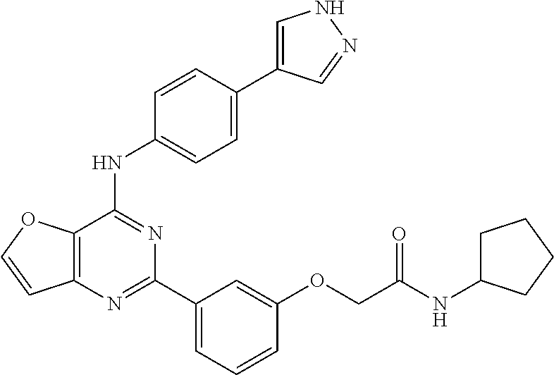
C12=C(C(NC3=CC=C(C4=CNN=C4)C=C3)=NC(C3=CC=CC(OCC(NC4CCCC4)=O)=C3)=N1)OC=C2
